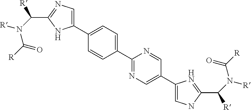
C1(C([R])N(C(=O)[R])[R])=NC=C(C2=CC=C(C3=NC=C(C4=CNC(C([R])N(C(=O)[R])[R])=N4)C=N3)C=C2)N1
